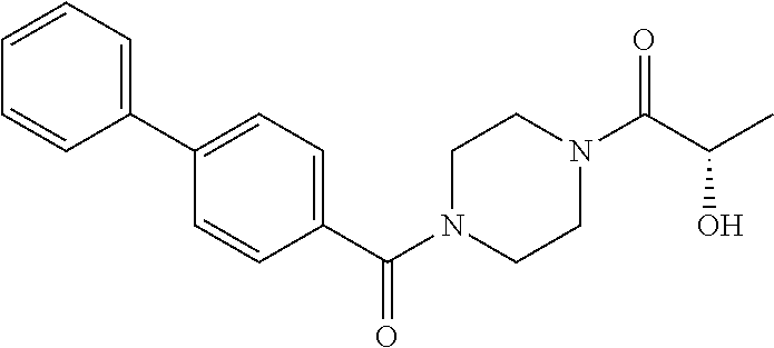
CC(C(N1CCN(C(=O)C2=CC=C(C3=CC=CC=C3)C=C2)CC1)=O)O
